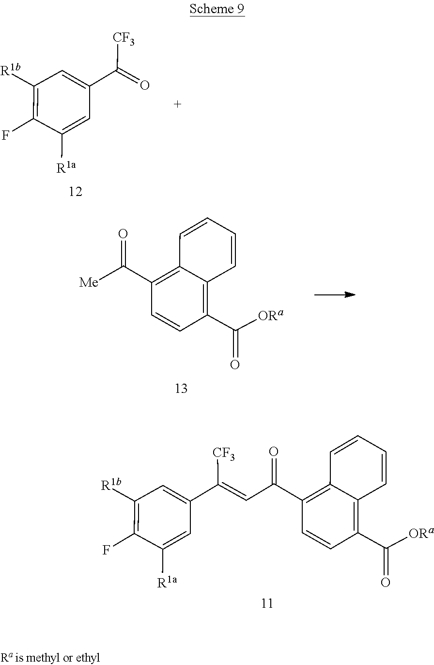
C1(C(=O)[ORa])=C2C(=C(C(C=C(C3=CC([R1b])=C(F)C([R1a])=C3)[CF3])=O)C=C1)C=CC=C2.C(C1=CC([R1b])=C(F)C([R1a])=C1)(=O)[CF3].C1(C(=O)[ORa])=C2C(=C(C(=O)[Me])C=C1)C=CC=C2
